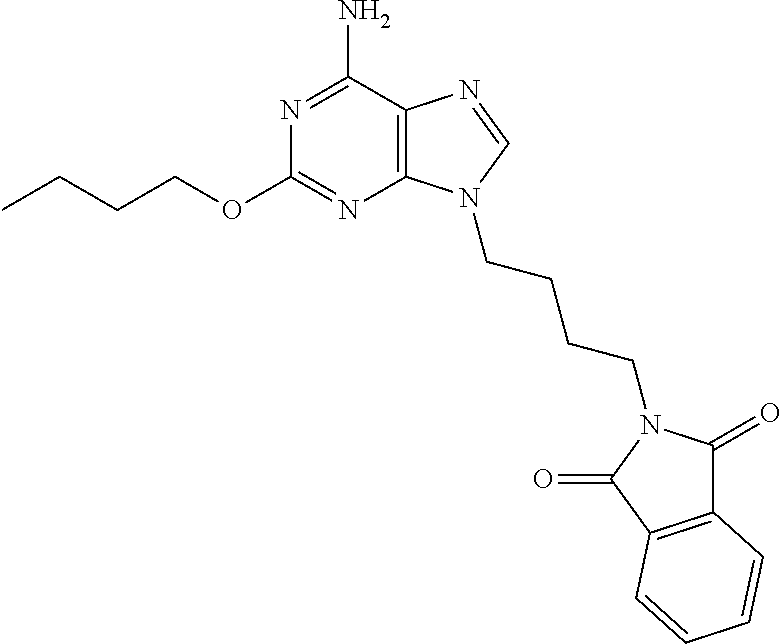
CCCCOC1=NC2=C(C(N)=N1)N=CN2CCCCN1C(=O)C2=C(C1=O)C=CC=C2
